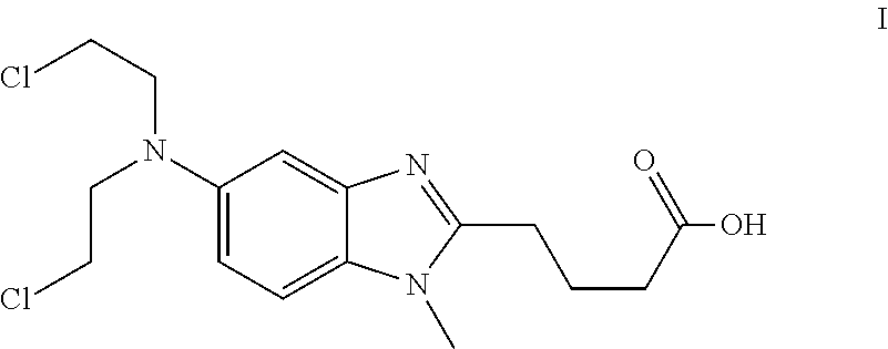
C1=C(N(CCCl)CCCl)C=C2C(=C1)N(C)C(CCCC(=O)O)=N2
